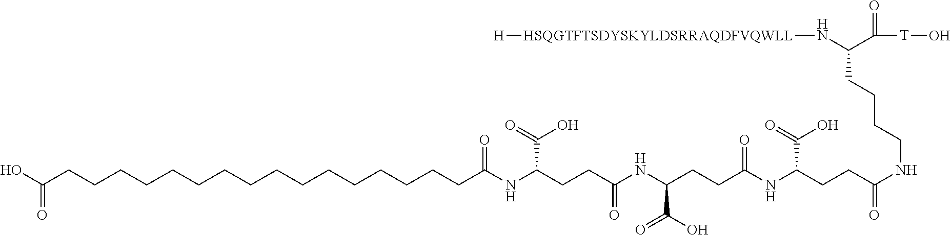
OC(CCCCCCCCCCCCCCCCC(NC(CCC(NC(CCC(NC(CCC(NCCCCC(N[HSQGTFTSDYSKYLDSRRAQDFVQWLL][H])C(=O)[T]O)=O)C(O)=O)=O)C(O)=O)=O)C(O)=O)=O)=O
